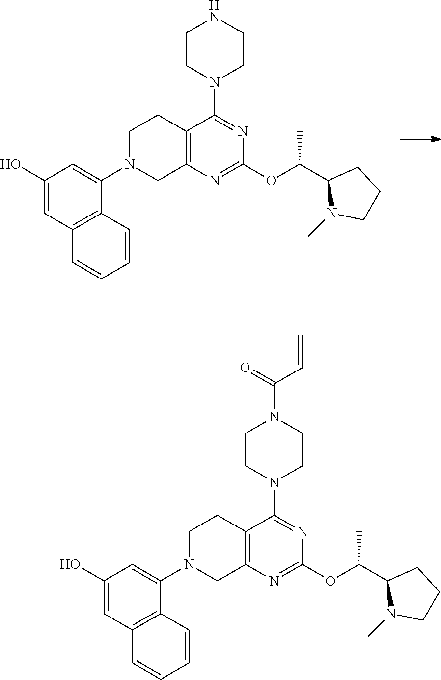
C12=C(N=C(OC(C3N(C)CCC3)C)N=C1N1CCN(C(C=C)=O)CC1)CN(C1=CC(O)=CC3=C1C=CC=C3)CC2.C12=C(N=C(OC(C3N(C)CCC3)C)N=C1N1CCNCC1)CN(C1=CC(O)=CC3=C1C=CC=C3)CC2
